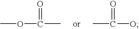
COC(C)=O.CC(O)=O
